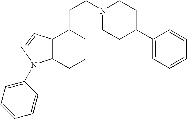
C12=C(CCCC1CCN1CCC(C3=CC=CC=C3)CC1)N(C1=CC=CC=C1)N=C2
